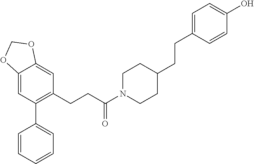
C1=CC=CC=C1C1=C(CCC(N2CCC(CCC3=CC=C(O)C=C3)CC2)=O)C=C2C(=C1)OCO2
